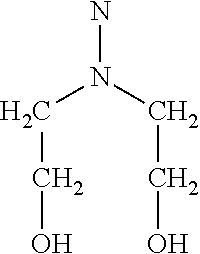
NN(CCO)CCO
